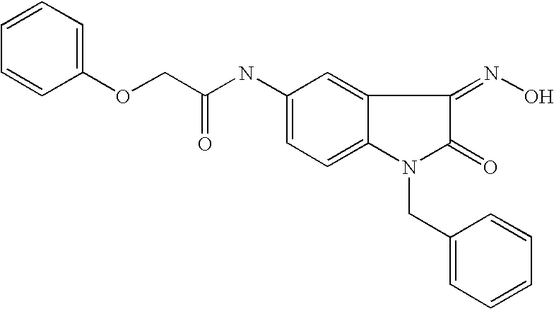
C(NC1=CC=C2C(=C1)C(=NO)C(=O)N2CC1=CC=CC=C1)(COC1=CC=CC=C1)=O
